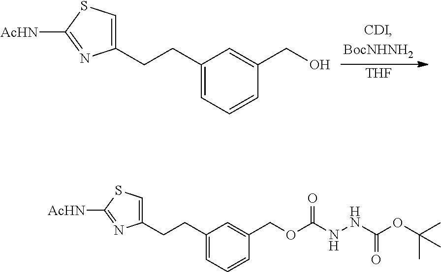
[THF].C1(CCC2=CC=CC(CO)=C2)=CSC([AcHN])=N1.C1(CCC2=CC=CC(COC(NNC(OC(C)(C)C)=O)=O)=C2)=CSC([AcHN])=N1
